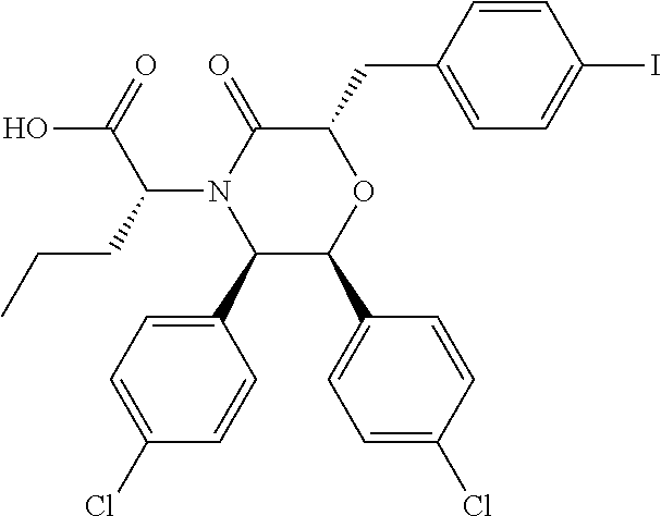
C1(C2=CC=C(Cl)C=C2)C(C2=CC=C(Cl)C=C2)OC(CC2=CC=C(I)C=C2)C(=O)N1C(CCC)C(O)=O
